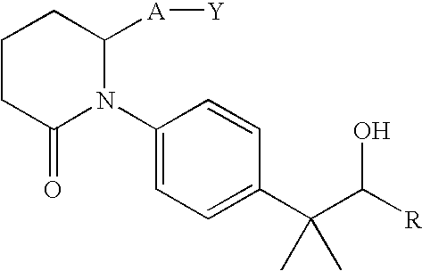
C1(N2C([A][Y])CCCC2=O)=CC=C(C(C([R])O)(C)C)C=C1
